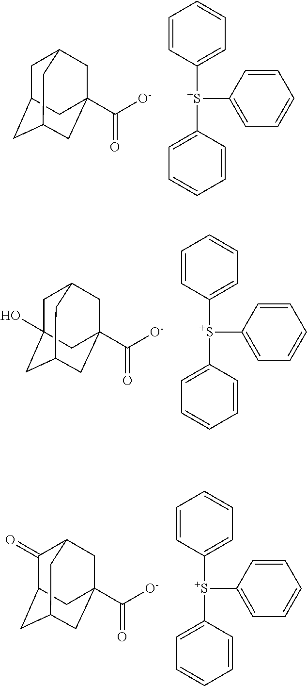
C1=CC=CC([S+](C2=CC=CC=C2)C2=CC=CC=C2)=C1.[O-]C(=O)C12CC3CC(CC(C1)C3)C2.C1=CC=CC([S+](C2=CC=CC=C2)C2=CC=CC=C2)=C1.[O-]C(=O)C12CC3CC(O)(CC(C1)C3)C2.C1=CC=CC([S+](C2=CC=CC=C2)C2=CC=CC=C2)=C1.[O-]C(=O)C12CC3C(=O)C(CC(C1)C3)C2
